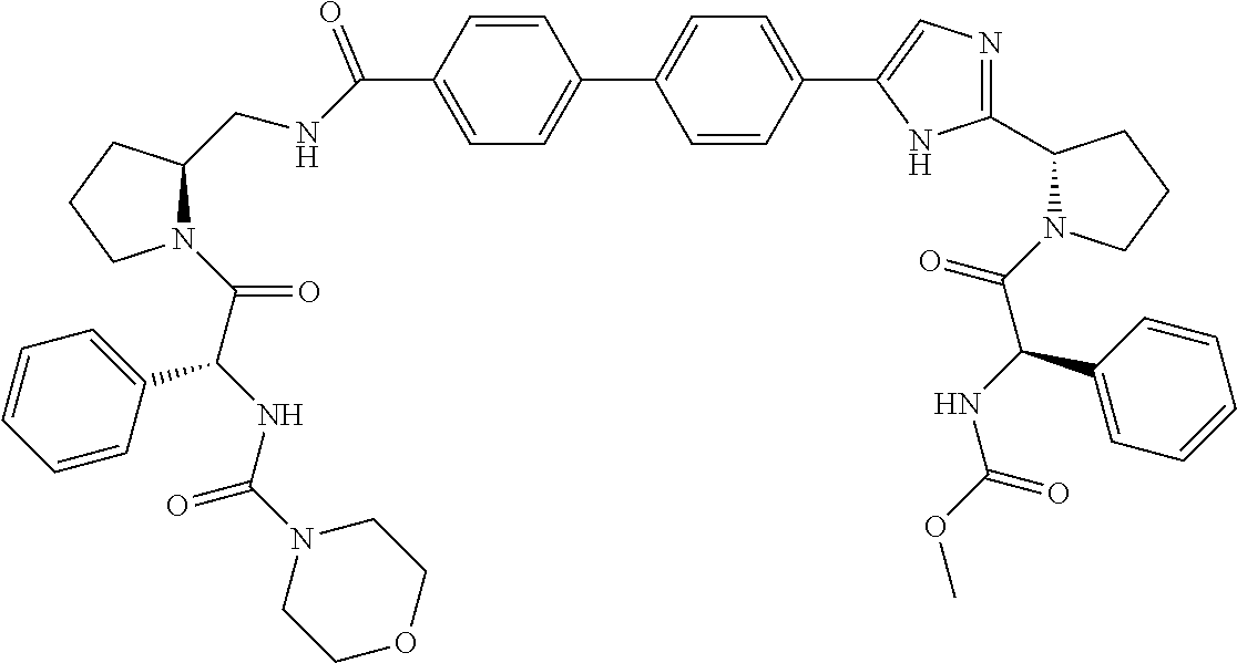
C1=CC(C(NCC2N(C(C(NC(N3CCOCC3)=O)C3=CC=CC=C3)=O)CCC2)=O)=CC=C1C1=CC=C(C2=CN=C(C3N(C(C(NC(OC)=O)C4=CC=CC=C4)=O)CCC3)N2)C=C1
